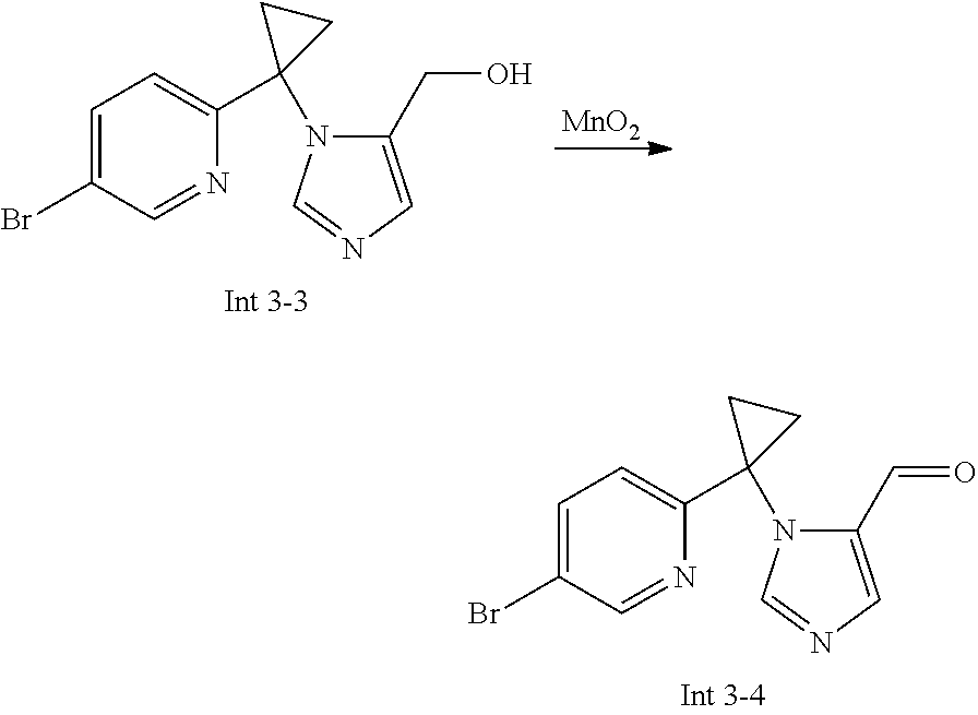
C1=C(Br)C=NC(C2(N3C(C=O)=CN=C3)CC2)=C1.C1=C(Br)C=NC(C2(N3C(CO)=CN=C3)CC2)=C1.[MnO2]
